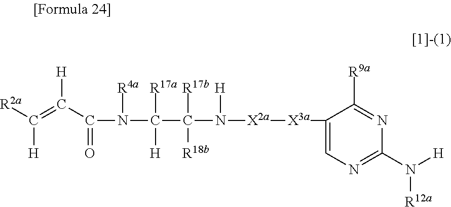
C(=C(C(N(C(C(N([X2a][X3a]C1=CN=C(N([R12a])[H])N=C1[R9a])[H])([R18b])[R17b])([H])[R17a])[R4a])=O)[H])([R2a])[H]
